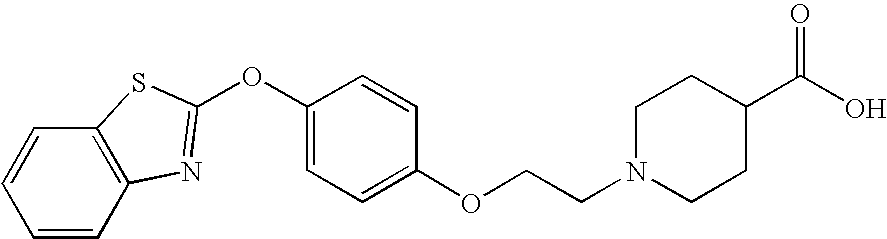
C12=C(C=CC=C1)N=C(OC1=CC=C(OCCN3CCC(C(O)=O)CC3)C=C1)S2
